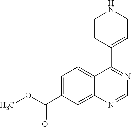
COC(C1=CC=C2C(=C1)N=CN=C2C1=CCNCC1)=O
